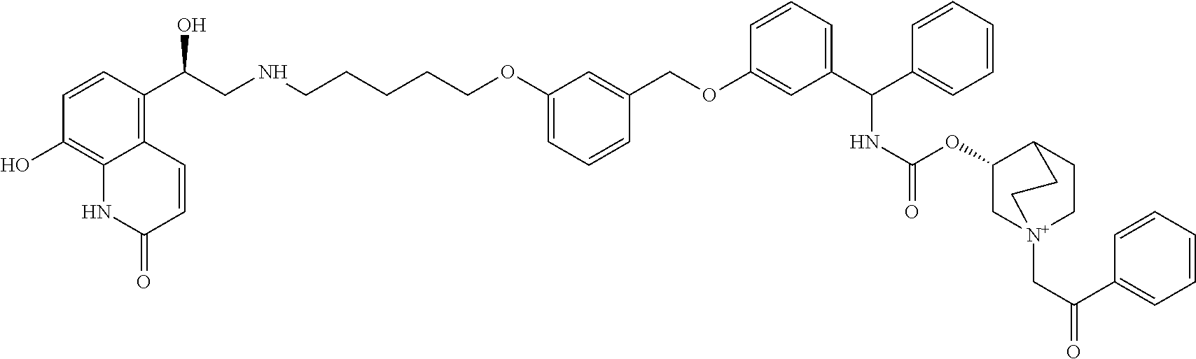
C(NCCCCCOC1=CC=CC(COC2=CC(C(C3=CC=CC=C3)NC(=O)OC3C[N+]4(CC(=O)C5=CC=CC=C5)CCC3CC4)=CC=C2)=C1)C(C1=C2C(=C(O)C=C1)NC(=O)C=C2)O
